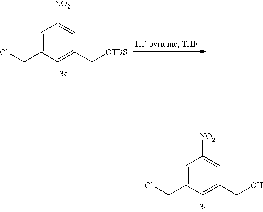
C1=C(CCl)C=C(C[OTBS])C=C1[NO2].C1=C(CCl)C=C(CO)C=C1[NO2]
